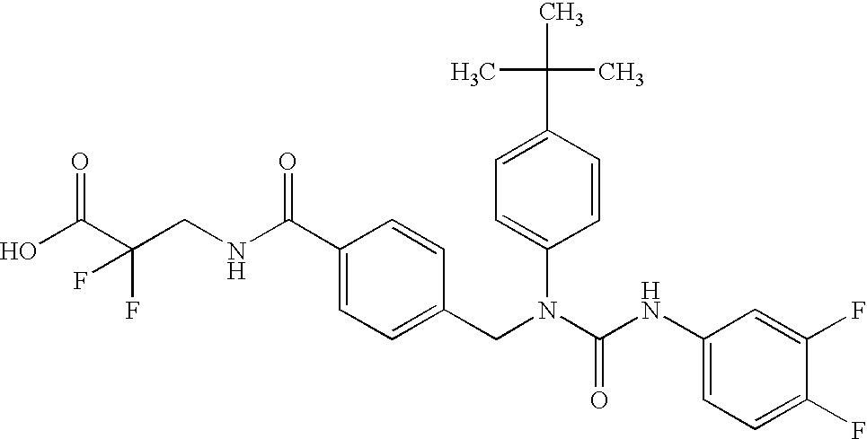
OC(C(CNC(C1=CC=C(CN(C(NC2=CC=C(F)C(F)=C2)=O)C2=CC=C(C(C)(C)C)C=C2)C=C1)=O)(F)F)=O
